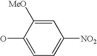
C1(O)=CC=C([NO2])C=C1[MeO]
